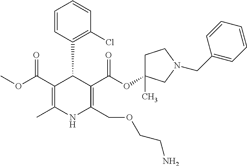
C1(C(OC)=O)=C(C)NC(COCCN)=C(C(OC2(C)CCN(CC3=CC=CC=C3)C2)=O)C1C1=C(Cl)C=CC=C1
